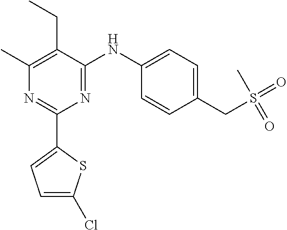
C1(C2=CC=C(Cl)S2)=NC(C)=C(CC)C(NC2=CC=C(CS(C)(=O)=O)C=C2)=N1
